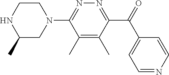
C1(C)=C(C)C(C(=O)C2=CC=NC=C2)=NN=C1N1CCNC(C)C1
